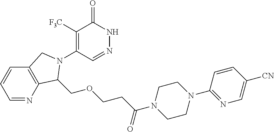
C1([F3C])=C(N2C(COCCC(=O)N3CCN(C4=NC=C([CN])C=C4)CC3)C3=C(C=CC=N3)C2)C=NNC1=O
